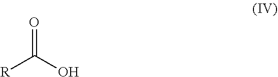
O=C(O)[R]
